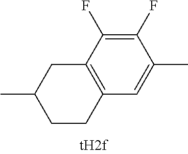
C12=C(CC(C)CC1)C(F)=C(F)C(C)=C2
